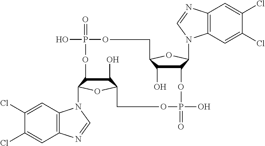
C1(O)C2C(N3C4=C(C=C(Cl)C(Cl)=C4)N=C3)OC1COP(=O)(O)OC1C(O)C(OC1N1C3=C(C=C(Cl)C(Cl)=C3)N=C1)COP(=O)(O)O2
